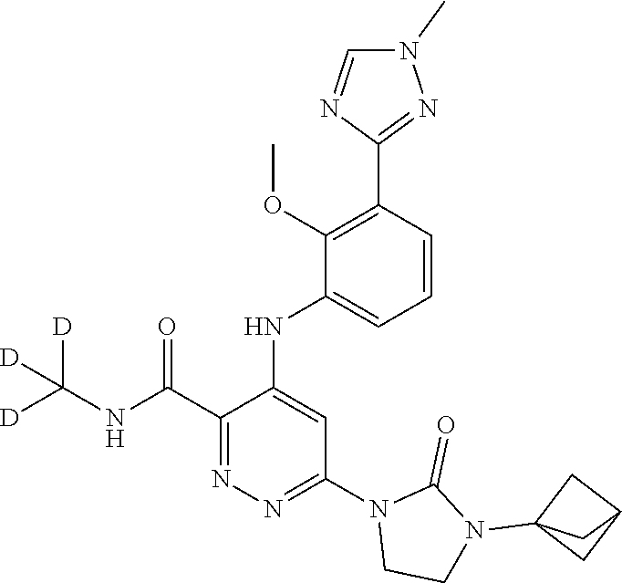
C1(C(NC([D])([D])[D])=O)=NN=C(N2CCN(C34CC(C3)C4)C2=O)C=C1NC1=CC=CC(C2=NN(C)C=N2)=C1OC
